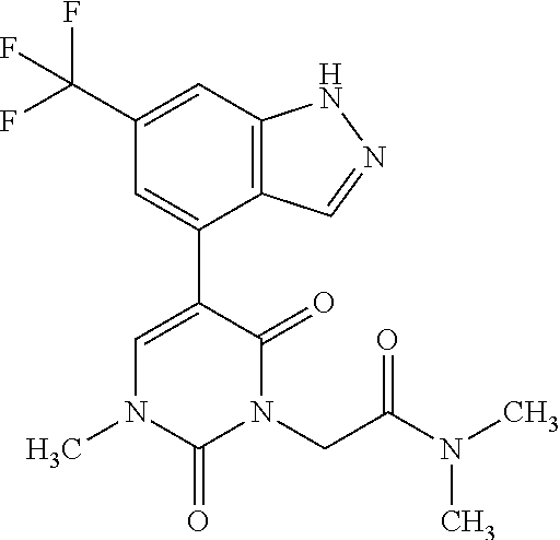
C12=C(C=C(C(F)(F)F)C=C1C1=CN(C)C(=O)N(CC(N(C)C)=O)C1=O)NN=C2
